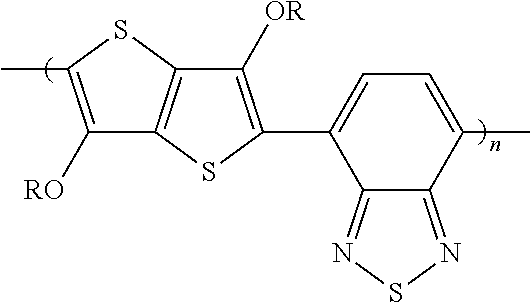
C1([RO])=C(C)SC2=C1SC(C1=CC=C(C)C3=NSN=C13)=C2[OR]
